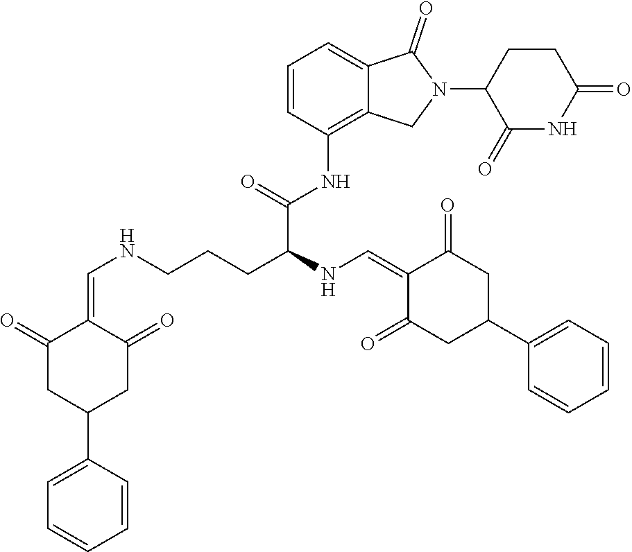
C1=CC(NC(C(CCCNC=C2C(=O)CC(C3=CC=CC=C3)CC2=O)NC=C2C(=O)CC(C3=CC=CC=C3)CC2=O)=O)=C2C(=C1)C(=O)N(C1C(=O)NC(=O)CC1)C2
